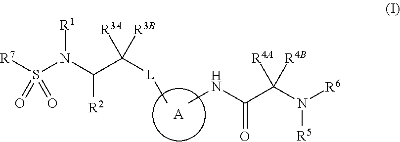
[A].[R7]S(N(C(C([L]C)([R3A])[R3B])[R2])[R1])(=O)=O.CNC(C(N([R6])[R5])([R4A])[R4B])=O
